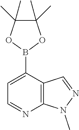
C1(B2OC(C)(C)C(C)(C)O2)=CC=NC2=C1C=NN2C
